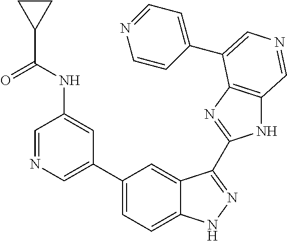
C1(C2=CN=CC(NC(C3CC3)=O)=C2)=CC=C2C(=C1)C(C1=NC3=C(N1)C=NC=C3C1=CC=NC=C1)=NN2
